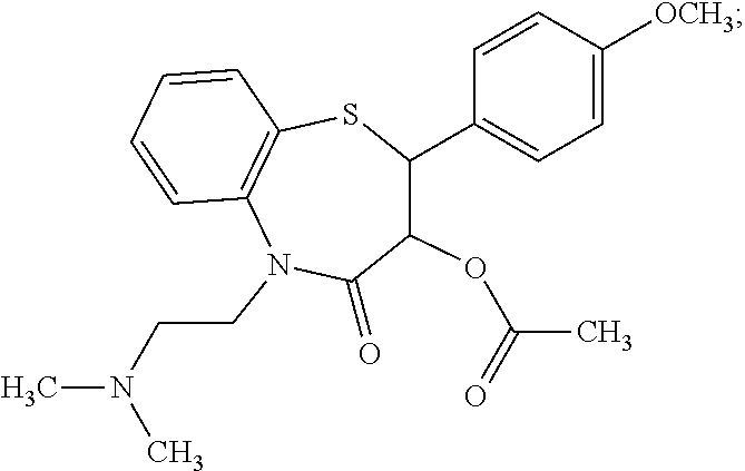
C1(OC(C)=O)C(C2=CC=C([OCH3])C=C2)SC2=C(N(CCN(C)C)C1=O)C=CC=C2
